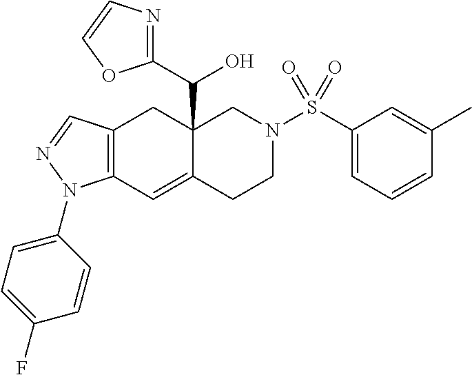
C12(C(C3=NC=CO3)O)C(=CC3=C(C1)C=NN3C1=CC=C(F)C=C1)CCN(S(C1=CC=CC(C)=C1)(=O)=O)C2
